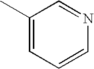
C1(C)=CC=CN=C1
